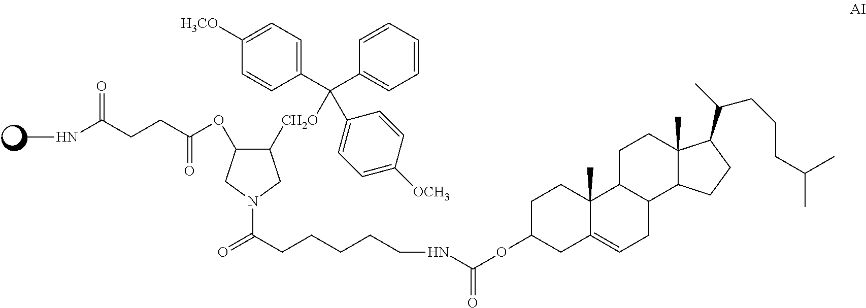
C1C(OC(NCCCCCC(N2CC(OC(CCC(=O)NC)=O)C([CH2O]C(C3=CC=CC=C3)(C3=CC=C([H3CO])C=C3)C3=CC=C([OCH3])C=C3)C2)=O)=O)CC2=CCC3C(C2(C)C1)CCC1(C)C3CCC1C(C)CCCC(C)C
